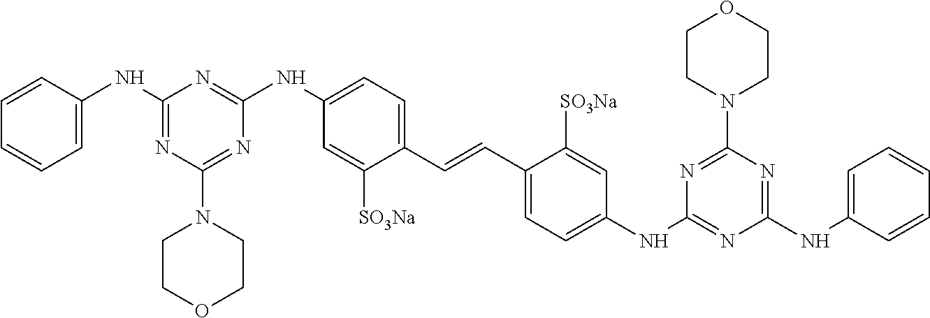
C1=CC=C(NC2=NC(N3CCOCC3)=NC(NC3=CC=C(C=CC4=CC=C(NC5=NC(NC6=CC=CC=C6)=NC(N6CCOCC6)=N5)C=C4[SO3Na])C([SO3Na])=C3)=N2)C=C1
